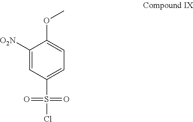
C1([O2N])=CC(S(=O)(Cl)=O)=CC=C1OC
